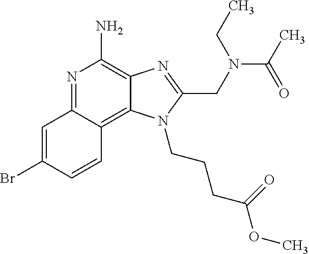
C1=C(Br)C=CC2=C3C(=C(N)N=C12)N=C(CN(CC)C(C)=O)N3CCCC(=O)OC
